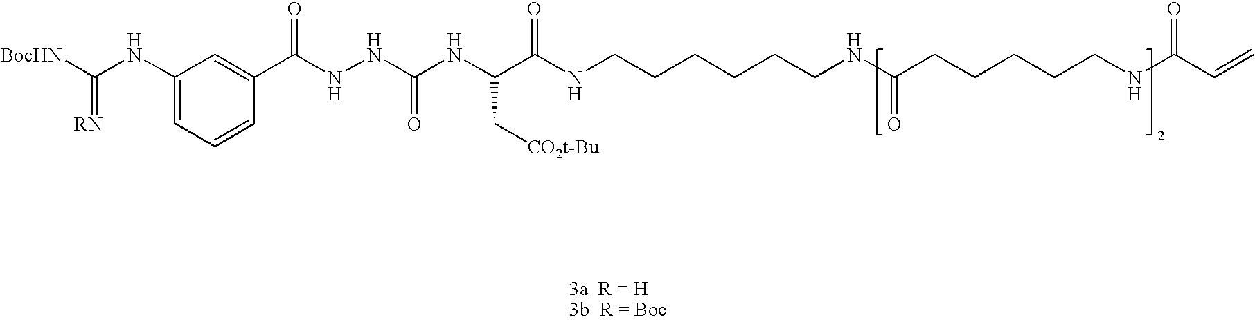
C(NC1=CC=CC(C(NNC(NC(C(NCCCCCCNC(CCCCCNC(C=C)=O)=O)=O)C[CO2t-Bu])=O)=O)=C1)([BocHN])=[RN]
